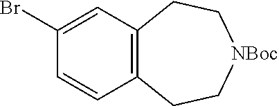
C1=CC(Br)=CC2=C1CC[NBoc]CC2
